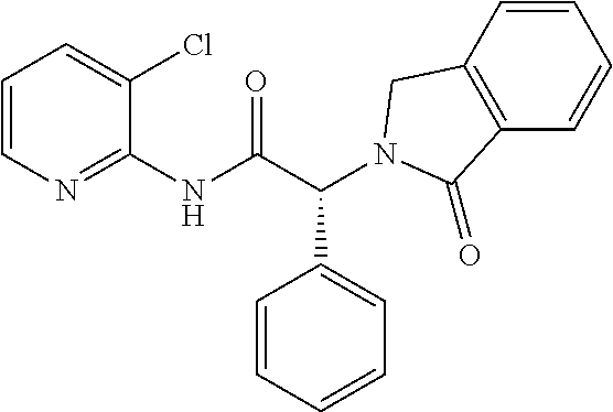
C1(NC(C(C2=CC=CC=C2)N2CC3=C(C=CC=C3)C2=O)=O)=NC=CC=C1Cl
